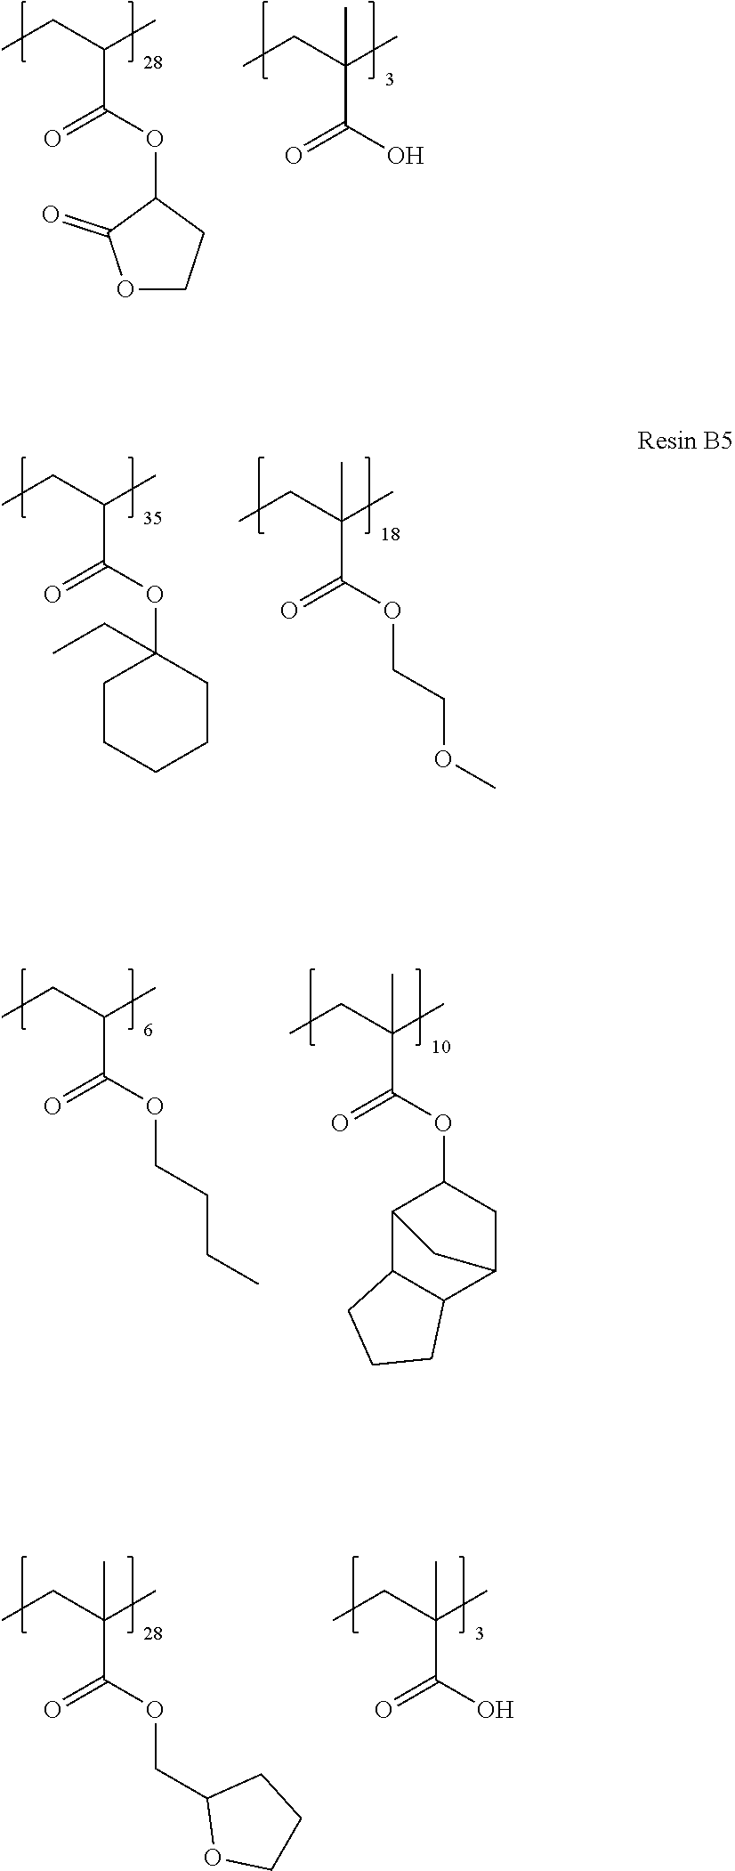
CCC(C)(C(OCCOC)=O)C.CCC(C)C(OC1(CC)CCCCC1)=O.C(C(C)(C(OC1CC2C3C(C1C2)CCC3)=O)C)C.CCC(C)C(OCCCC)=O.C(C(C)(C(O)=O)C)C.C(C(C)(C(OCC1OCCC1)=O)C)C.C(C(C)(C(O)=O)C)C.C(C(C)C(OC1C(=O)OCC1)=O)C
